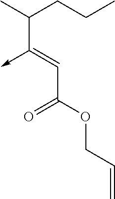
C(C(OCC=C)=O)=C(->C)C(C)CCC
